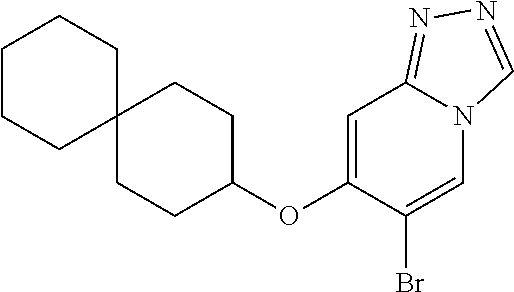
C1=C(OC2CCC3(CC2)CCCCC3)C(Br)=CN2C1=NN=C2
